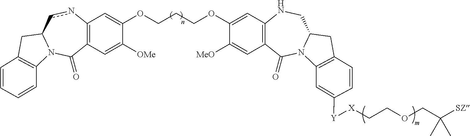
C12=C(C=C([OMe])C(OCCCOC3=CC4=C(C=C3[MeO])C(=O)N3C(CN4)CC4=C3C=C([Y][X]CCOCC([SZ])(C)C)C=C4)=C1)C(=O)N1C(cn2)CC2=C1C=CC=C2
